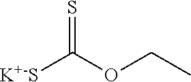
[K+-S]C(OCC)=S
